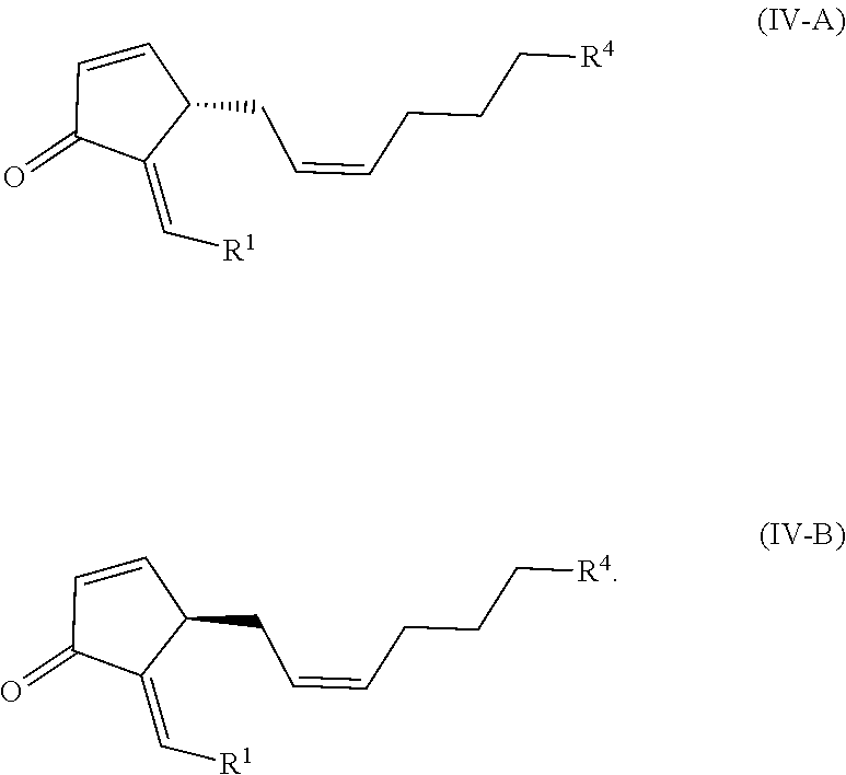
C1=CC(CC=CCCC[R4])C(=C[R1])C1=O.C1=CC(CC=CCCC[R4])C(=C[R1])C1=O
